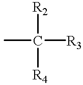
CC([R2])([R4])[R3]
